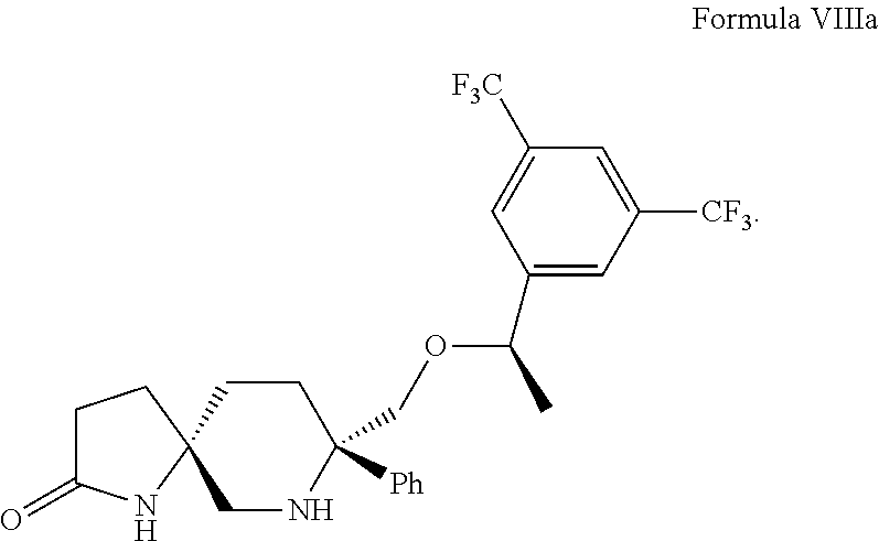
C1C(=O)NC2(C1)CNC(COC(C)C1=CC([CF3])=CC([F3C])=C1)([Ph])CC2
